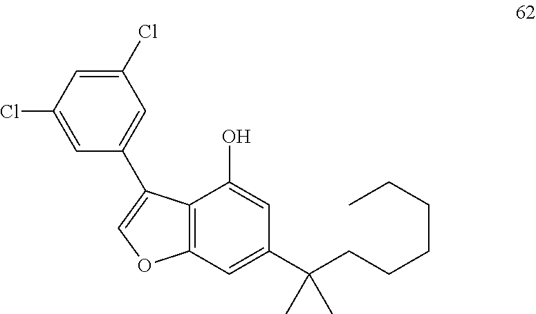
C1(C2=COC3=C2C(O)=CC(C(CCCCCC)(C)C)=C3)=CC(Cl)=CC(Cl)=C1
